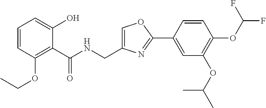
C1=CC(OCC)=C(C(NCC2=COC(C3=CC(OC(C)C)=C(OC(F)F)C=C3)=N2)=O)C(O)=C1
